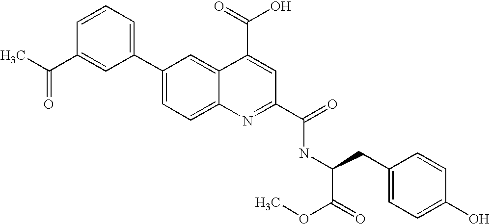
C1(C2=CC=C3C(=C2)C(C(=O)O)=CC(C(=O)NC(CC2=CC=C(O)C=C2)C(=O)OC)=N3)=CC=CC(C(C)=O)=C1
